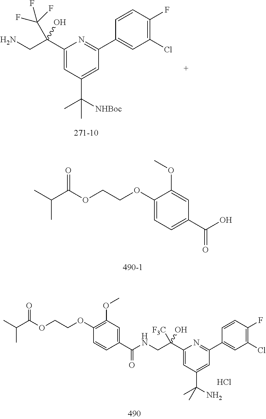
CC(C(OCCOC1=CC=C(C(O)=O)C=C1OC)=O)C.C1(C(CN)(C(F)(F)F)O)=CC(C([NHBoc])(C)C)=CC(C2=CC(Cl)=C(F)C=C2)=N1.CC(C(OCCOC1=C(OC)C=C(C(=O)NCC(C2=CC(C(N)(C)C)=CC(C3=CC(Cl)=C(F)C=C3)=N2)([F3C])O)C=C1)=O)C.Cl
